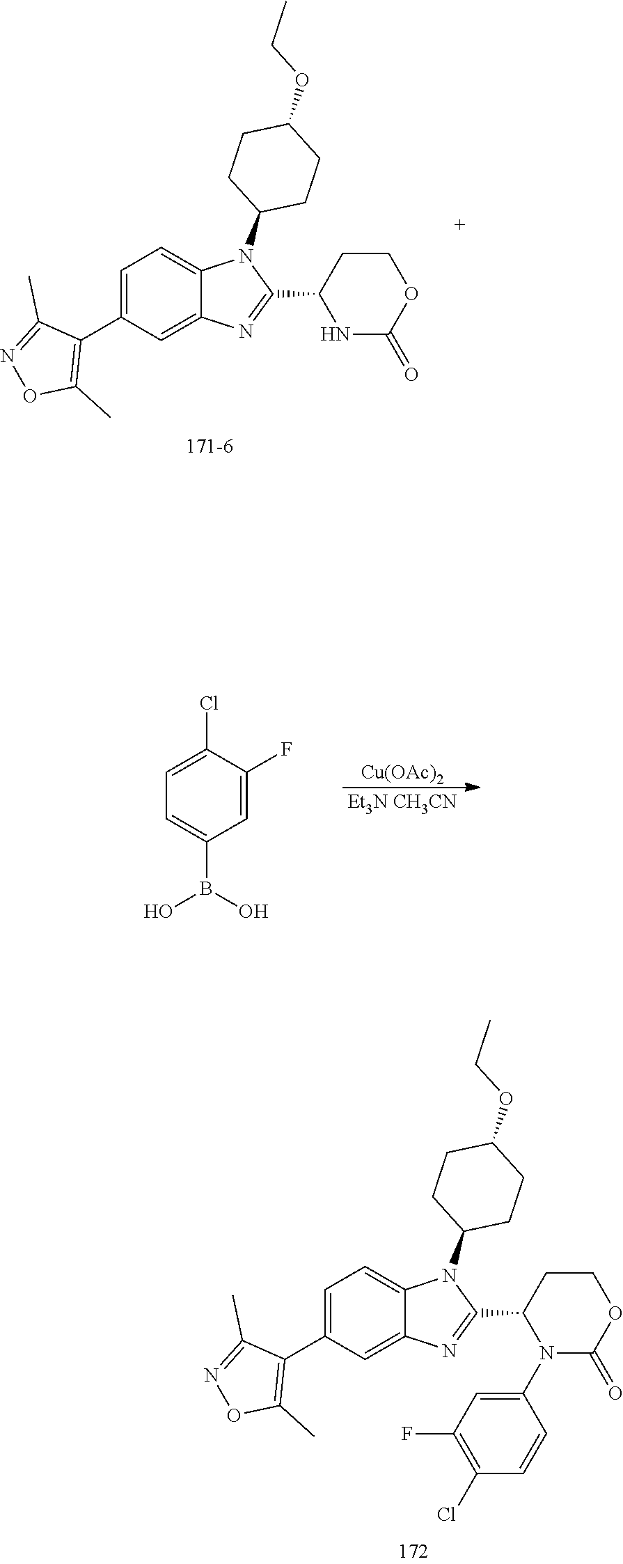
C1=C(C2=C(C)ON=C2C)C=C2C(=C1)N(C1CCC(OCC)CC1)C(C1CCOC(=O)N1)=N2.[Cu(OAc)2].[Et3N CH3CN].C1=C(F)C(Cl)=CC=C1B(O)O.C1=C(C2=C(C)ON=C2C)C=C2C(=C1)N(C1CCC(OCC)CC1)C(C1CCOC(=O)N1C1=CC(F)=C(Cl)C=C1)=N2
